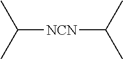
C(C)(C)[NCN]C(C)C
